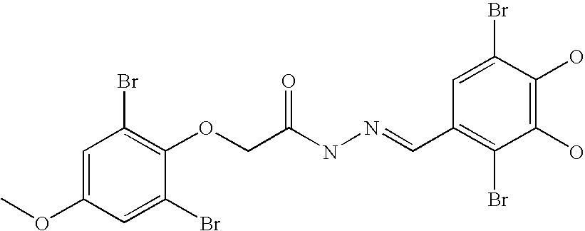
C1=C(OC)C=C(Br)C(OCC(=O)NN=CC2=C(Br)C(O)=C(O)C(Br)=C2)=C1Br
